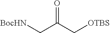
[BocHN]CC(C[OTBS])=O
